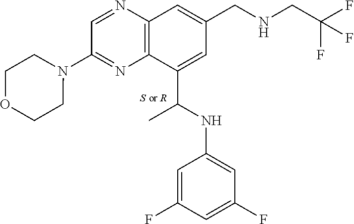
C1=NC2=C(N=C1N1CCOCC1)C(C(C)NC1=CC(F)=CC(F)=C1)=CC(CNCC(F)(F)F)=C2
